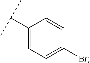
C1(C(C)C)=CC=C(Br)C=C1
